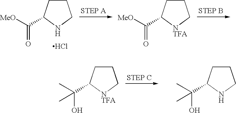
C1CC(C([MeO])=O)NC1.Cl.C1CC(C([MeO])=O)[NTFA]C1.C1CC(C(C)(O)C)[NTFA]C1.C1CC(C(C)(O)C)NC1
